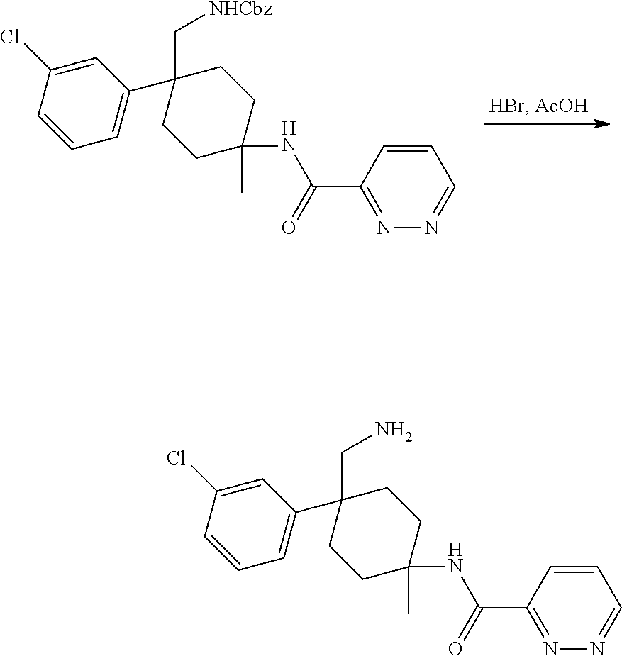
C1=C(Cl)C=CC=C1C1(C[NHCbz])CCC(C)(NC(=O)C2=NN=CC=C2)CC1.C1=C(Cl)C=CC=C1C1(CN)CCC(C)(NC(=O)C2=NN=CC=C2)CC1
